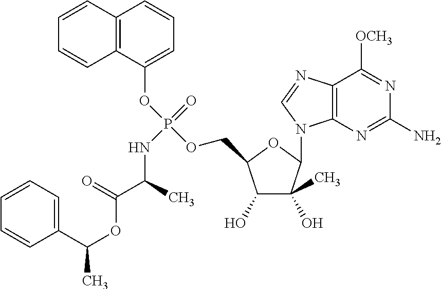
C12=C(C(OP(OCC3C(O)C(O)(C)C(N4C5=C(C([OCH3])=NC(N)=N5)N=C4)O3)(=O)NC(C(=O)OC(C3=CC=CC=C3)C)C)=CC=C1)C=CC=C2
